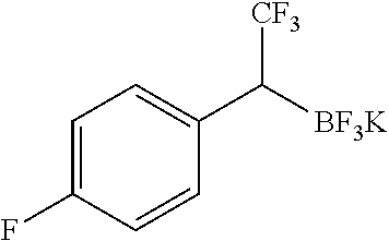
C([BF3K])([CF3])C1=CC=C(F)C=C1
